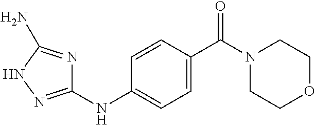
C1=CC(C(N2CCOCC2)=O)=CC=C1NC1=NNC(N)=N1
